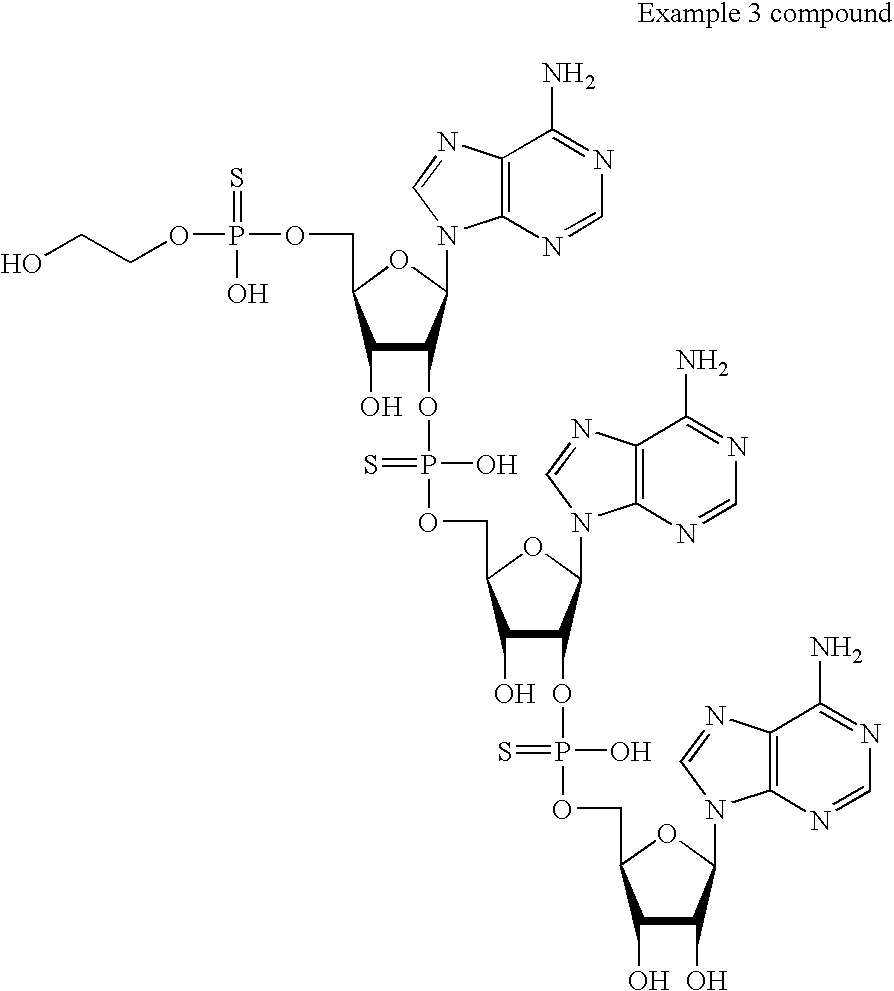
C1(O)C(OP(O)(OCC2C(O)C(OP(O)(OCC3C(O)C(O)C(N4C5=C(C(N)=NC=N5)N=C4)O3)=S)C(N3C4=C(C(N)=NC=N4)N=C3)O2)=S)C(N2C3=C(C(N)=NC=N3)N=C2)OC1COP(=S)(O)OCCO
